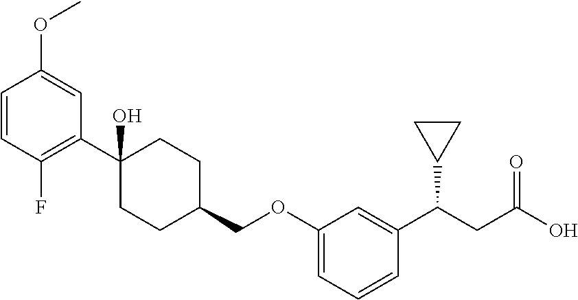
C1(C2=C(F)C=CC(OC)=C2)(O)CCC(COC2=CC=CC(C(CC(O)=O)C3CC3)=C2)CC1
